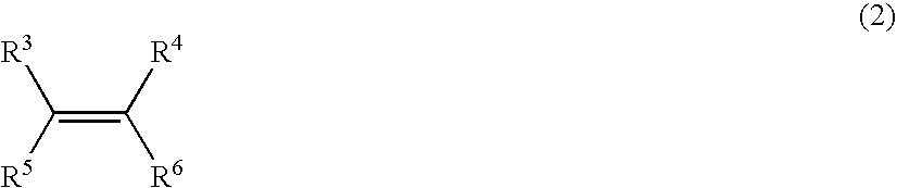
C(=C([R4])[R6])([R5])[R3]
